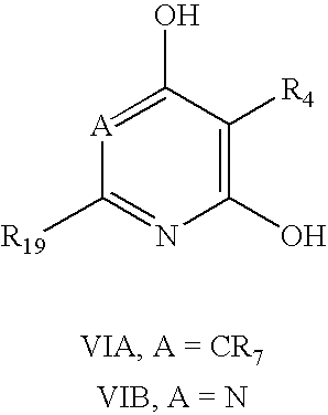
[A]1=C(O)C([R4])=C(O)N=C1[R19]
